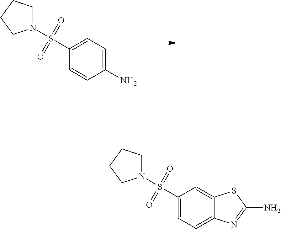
N1(S(C2=CC=C(N)C=C2)(=O)=O)CCCC1.N1(S(C2=CC=C3C(=C2)SC(N)=N3)(=O)=O)CCCC1
